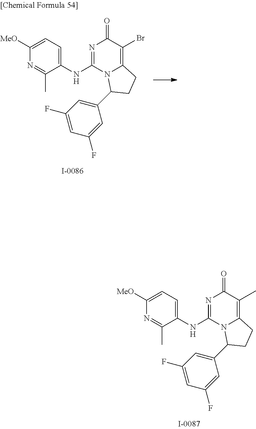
N1=C(NC2=CC=C([MeO])N=C2C)N2C(=C(C)C1=O)CCC2C1=CC(F)=CC(F)=C1.N1=C(NC2=CC=C([MeO])N=C2C)N2C(=C(Br)C1=O)CCC2C1=CC(F)=CC(F)=C1
